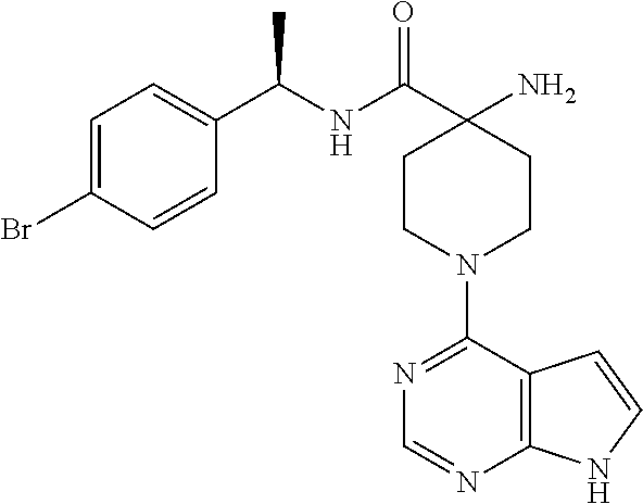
N(C(C1(N)CCN(C2=NC=NC3=C2C=CN3)CC1)=O)C(C1=CC=C(Br)C=C1)C
